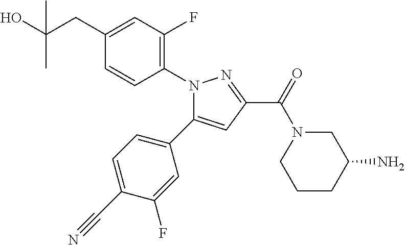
N1(C2=C(F)C=C(CC(O)(C)C)C=C2)C(C2=CC=C(C#N)C(F)=C2)=CC(C(N2CCCC(N)C2)=O)=N1
